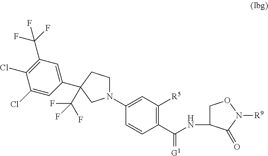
N1(C2=CC([R5])=C(C(=[G1])NC3CON([R9])C3=O)C=C2)CCC(C2=CC(C(F)(F)F)=C(Cl)C(Cl)=C2)(C(F)(F)F)C1
